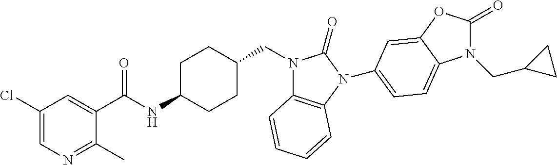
C1(Cl)=CN=C(C)C(C(NC2CCC(CN3C4=C(N(C5=CC=C6N(CC7CC7)C(=O)OC6=C5)C3=O)C=CC=C4)CC2)=O)=C1
